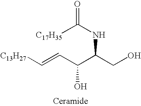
[C13H27]C=CC(C(CO)NC([C17H35])=O)O
